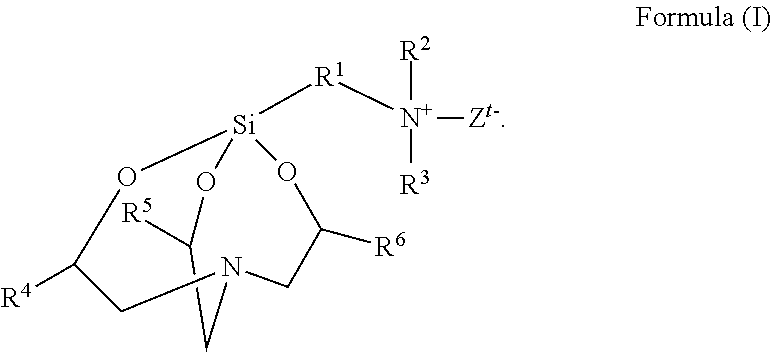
C1([R5])CN2CC([R4])O[Si]([R1][N+]([R2])([R3])[Zt-])(OC([R6])C2)O1
